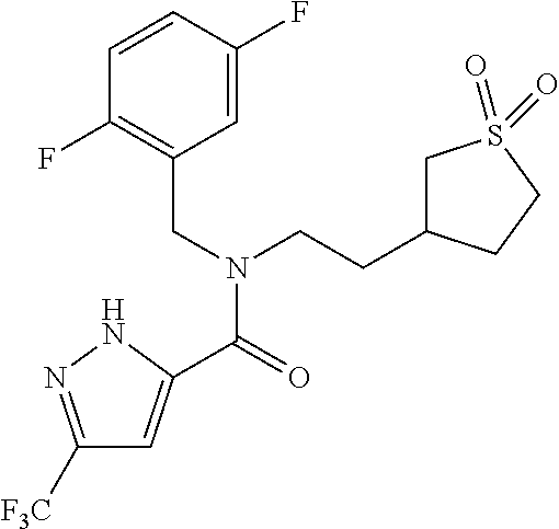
C1([F3C])=NNC(C(=O)N(CC2=C(F)C=CC(F)=C2)CCC2CS(=O)(=O)CC2)=C1
